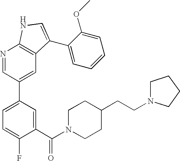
C1(C(N2CCC(CCN3CCCC3)CC2)=O)=CC(C2=CC3=C(N=C2)NC=C3C2=CC=CC=C2OC)=CC=C1F
